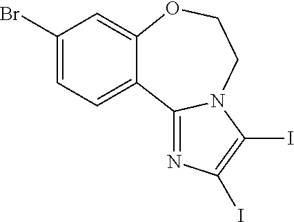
C1(Br)=CC=C2C(=C1)OCCN1C2=NC(I)=C1I
